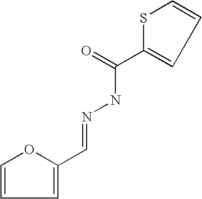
C1=C(C=NNC(C2=CC=CS2)=O)OC=C1
